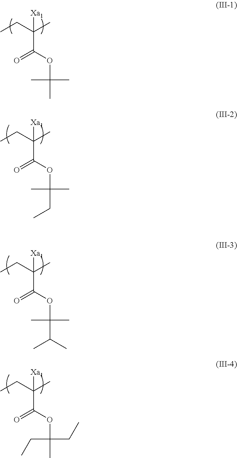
CCC(C)([Xa1])C(OC(C)(C)C)=O.C(=O)(C(C)([Xa1])CC)OC(C)(C)CC.C(=O)(C(C)([Xa1])CC)OC(C)(C)C(C)C.C(=O)(C(C)([Xa1])CC)OC(CC)(CC)C
